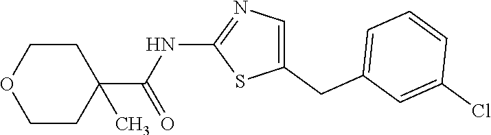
C1(CC2=CC=CC(Cl)=C2)=CN=C(NC(=O)C2(C)CCOCC2)S1
